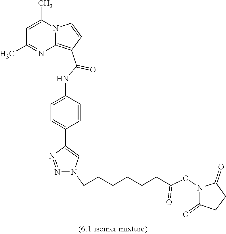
C1=C(C)N2C(=C(C(NC3=CC=C(C4=CN(CCCCCCC(ON5C(=O)CCC5=O)=O)N=N4)C=C3)=O)C=C2)N=C1C
